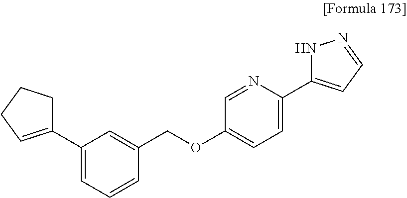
C1(C2=CC=CC(COC3=CC=C(C4=CC=NN4)N=C3)=C2)=CCCC1
